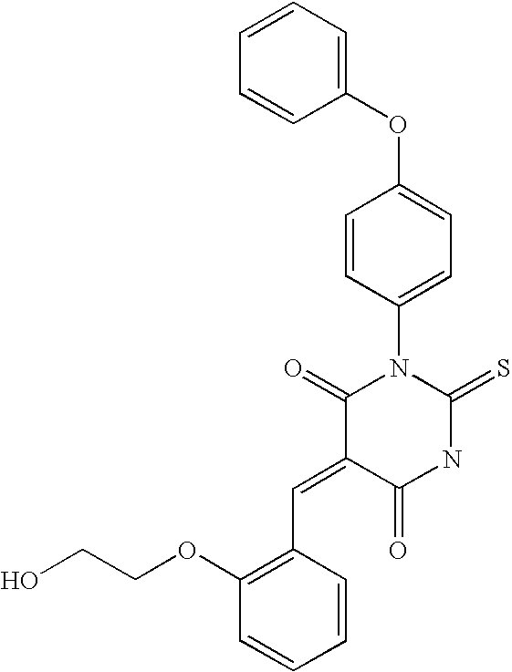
C1(OC2=CC=C(N3C(=O)C(=CC4=C(OCCO)C=CC=C4)C(=O)NC3=S)C=C2)=CC=CC=C1
